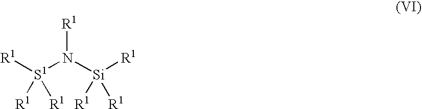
[R1][S1](N([Si]([R1])([R1])[R1])[R1])([R1])[R1]
